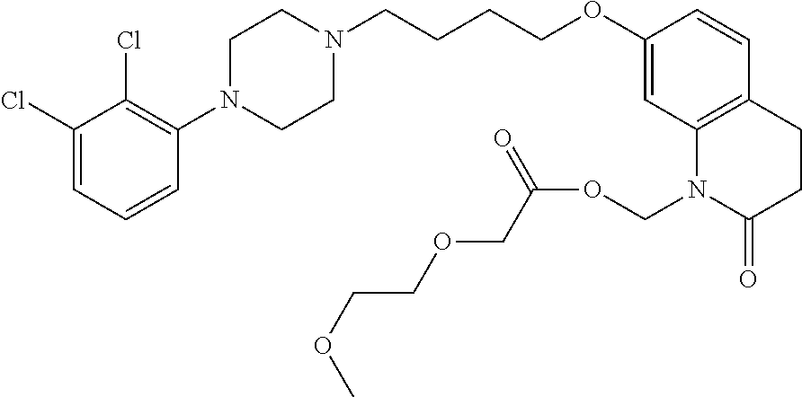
C1(Cl)=CC=CC(N2CCN(CCCCOC3=CC4=C(C=C3)CCC(=O)N4COC(=O)COCCOC)CC2)=C1Cl
